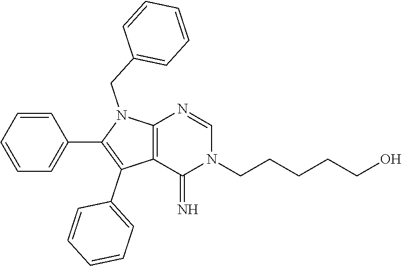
C1=CC=CC=C1C1=C(C2=CC=CC=C2)C2=C(N1CC1=CC=CC=C1)N=CN(CCCCCO)C2=N
